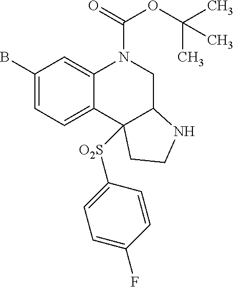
C1(B)=CC=C2C(=C1)N(C(=O)OC(C)(C)C)CC1NCCC21[O2S]C1=CC=C(F)C=C1
